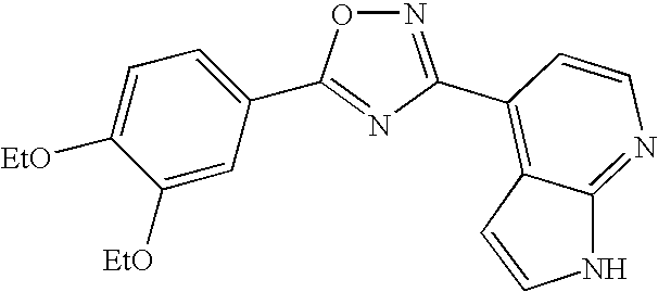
O1N=C(C2=C3C(=NC=C2)NC=C3)N=C1C1=CC=C([EtO])C([EtO])=C1
